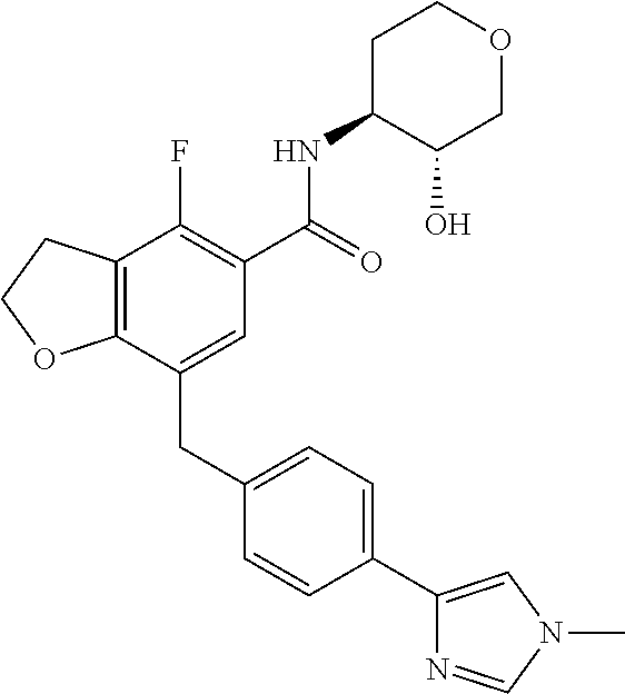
C1=C(CC2=CC=C(C3=CN(C)C=N3)C=C2)C2=C(C(F)=C1C(=O)NC1C(O)COCC1)CCO2
